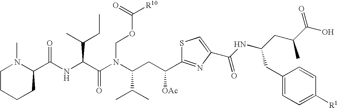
C1CCCC(C(NC(C(N(C(CC(C2=NC(C(NC(CC(C(O)=O)C)CC3=CC=C([R1])C=C3)=O)=CS2)[OAc])C(C)C)COC([R10])=O)=O)C(CC)C)=O)N1C
